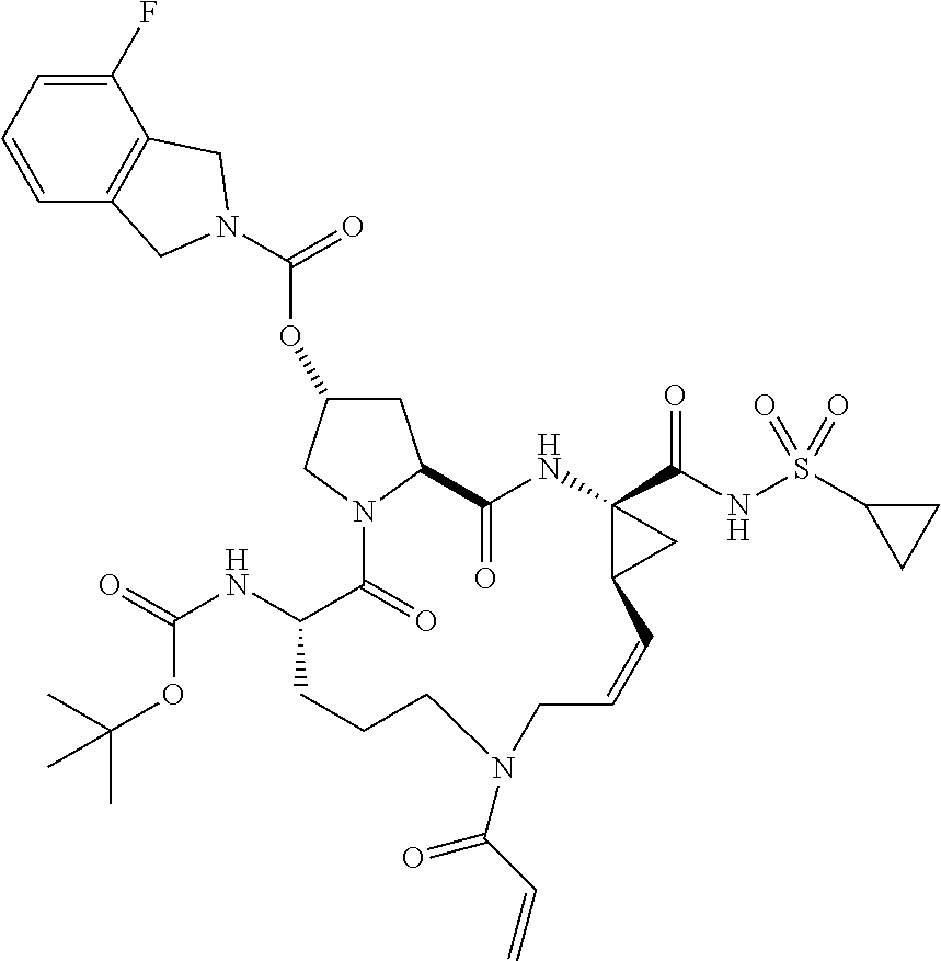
C(OC1CC2N(C1)C(=O)C(NC(=O)OC(C)(C)C)CCCN(C(C=C)=O)CC=CC1C(C(NS(C3CC3)(=O)=O)=O)(NC2=O)C1)(N1CC2=C(C(F)=CC=C2)C1)=O
